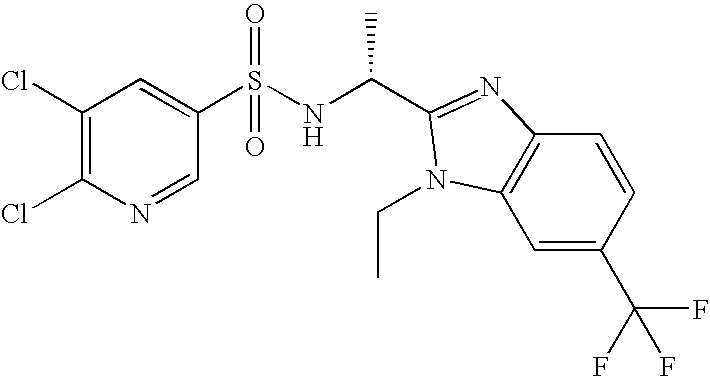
C1(S(NC(C)C2=NC3=C(C=C(C(F)(F)F)C=C3)N2CC)(=O)=O)=CC(Cl)=C(Cl)N=C1
